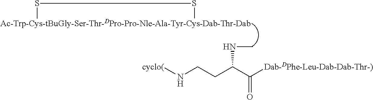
[cyclo(]NCCC(C([Dab-DPhe-Leu-Dab-Dab-Thr-)])=O)NC.[Ac-Trp-Cys-tBuGly-Ser-Thr-DPro-Pro-Nle-Ala-Tyr-Cys-Dab-Thr-Dab]1SS1
